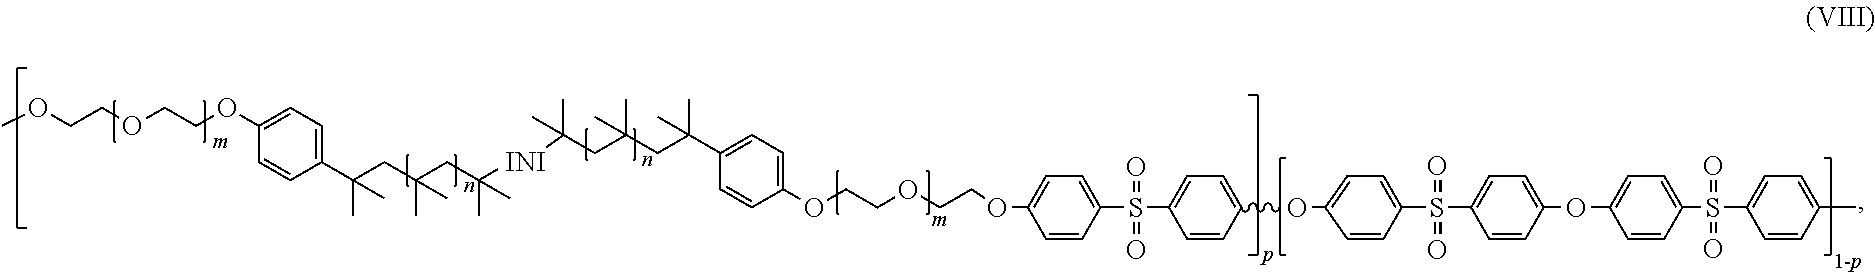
COCCOCCOC1=CC=C(C(CC(CC([INI]C(CC(CC(C2=CC=C(OCCOCCOC3=CC=C(S(C4=CC=C(OC5=CC=C(S(C6=CC=C(OC7=CC=C(S(C8=CC=C(C)C=C8)(=O)=O)C=C7)C=C6)(=O)=O)C=C5)C=C4)(=O)=O)C=C3)C=C2)(C)C)(C)C)(C)C)(C)C)(C)C)(C)C)C=C1
